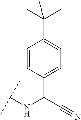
C1(C(C#N)NC(C)C)=CC=C(C(C)(C)C)C=C1
